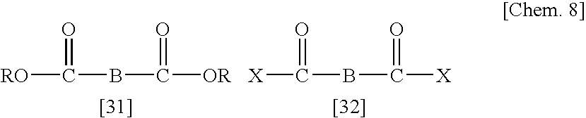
C([RO])(BC([OR])=O)=O.C([X])(BC([X])=O)=O
